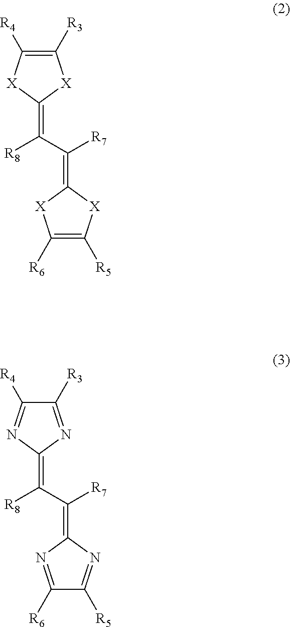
C1([R3])=C([R4])[X]C(=C(C([R7])=C2[X]C([R6])=C([R5])[X]2)[R8])[X]1.C1([R3])=NC(=C(C([R7])=C2N=C([R6])C([R5])=N2)[R8])N=C1[R4]
